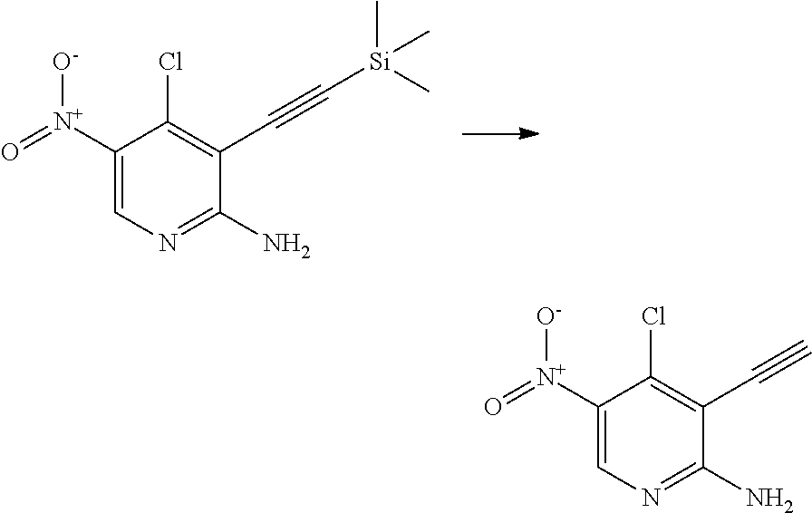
C1(Cl)=C(C#C[Si](C)(C)C)C(N)=NC=C1[N+](=O)[O-].C1(Cl)=C(C#C)C(N)=NC=C1[N+](=O)[O-]
